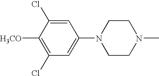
C1=C(Cl)C([H3CO])=C(Cl)C=C1N1CCN(C)CC1
